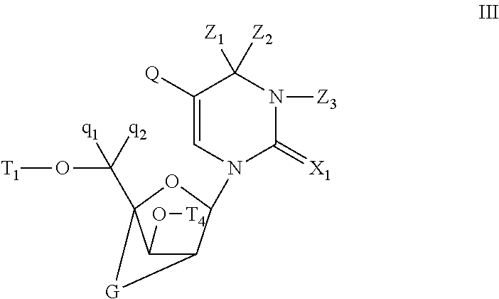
C12C(N3C(=[X1])N([Z3])C([Z1])([Z2])C([Q])=C3)OC(C(O[T1])([q1])[q2])(C1O[T4])[G]2
